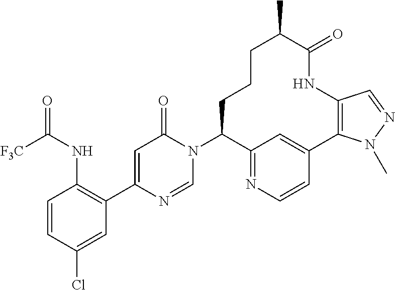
N(C1=C(C2=CC(=O)N(C3C4=NC=CC(=C4)C4=C(NC(=O)C(C)CCC3)C=NN4C)C=N2)C=C(Cl)C=C1)C(=O)[F3C]
